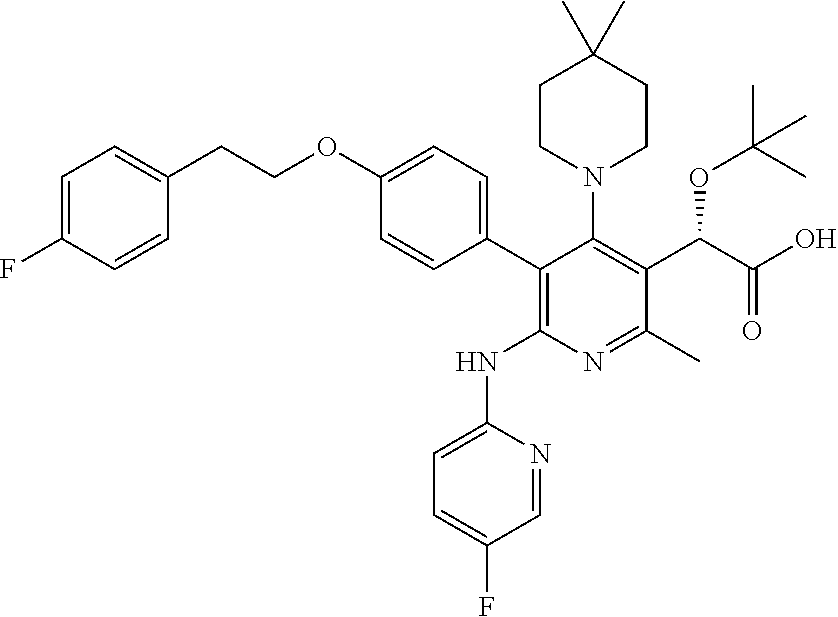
C1CN(C2=C(C(C(O)=O)OC(C)(C)C)C(C)=NC(NC3=CC=C(F)C=N3)=C2C2=CC=C(OCCC3=CC=C(F)C=C3)C=C2)CCC1(C)C
